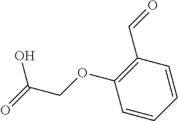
C1(OCC(=O)O)=C(C=O)C=CC=C1
